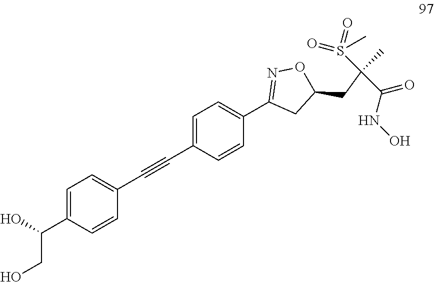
C1(C#CC2=CC=C(C(O)CO)C=C2)=CC=C(C2=NOC(CC(C)(C(=O)NO)S(=O)(=O)C)C2)C=C1
